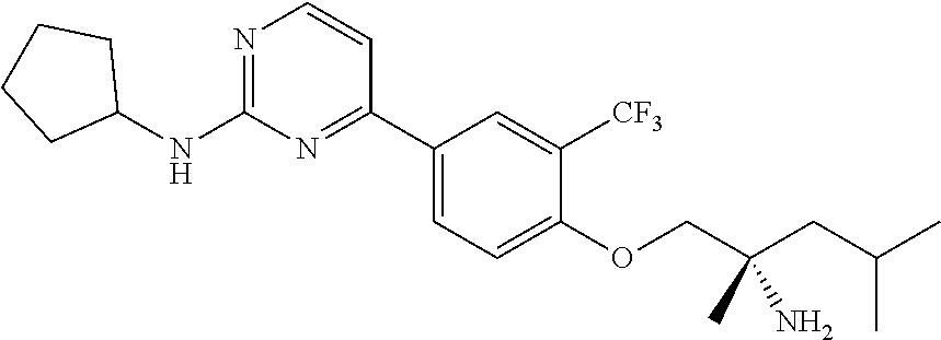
N1=C(NC2CCCC2)N=C(C2=CC=C(OCC(CC(C)C)(N)C)C([CF3])=C2)C=C1
